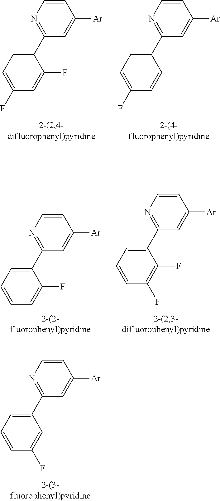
N1=C(C2=CC=C(F)C=C2F)C=C([Ar])C=C1.N1=C(C2=CC=C(F)C=C2)C=C([Ar])C=C1.N1=C(C2=CC=CC=C2F)C=C([Ar])C=C1.N1=C(C2=CC=CC(F)=C2F)C=C([Ar])C=C1.N1=C(C2=CC=CC(F)=C2)C=C([Ar])C=C1
